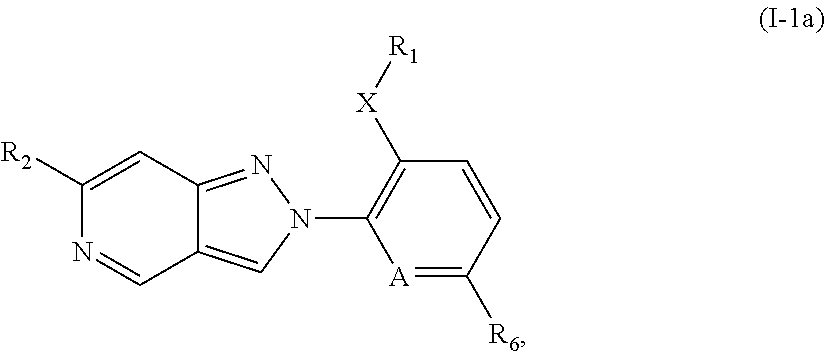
C1([R2])=CC2=NN(C3=C([X][R1])C=CC([R6])=[A]3)C=C2C=N1
